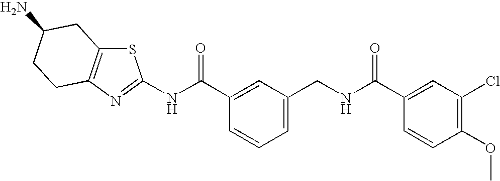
N(C(C1=CC(CNC(C2=CC(Cl)=C(OC)C=C2)=O)=CC=C1)=O)C1=NC2=C(S1)CC(N)CC2
